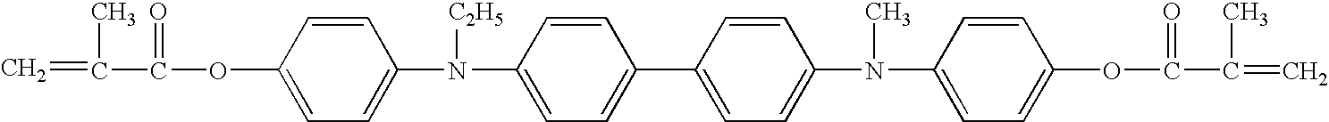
C=C(C)C(=O)OC1=CC=C(N([C2H5])C2=CC=C(C3=CC=C(N(C)C4=CC=C(OC(=O)C(C)=C)C=C4)C=C3)C=C2)C=C1
